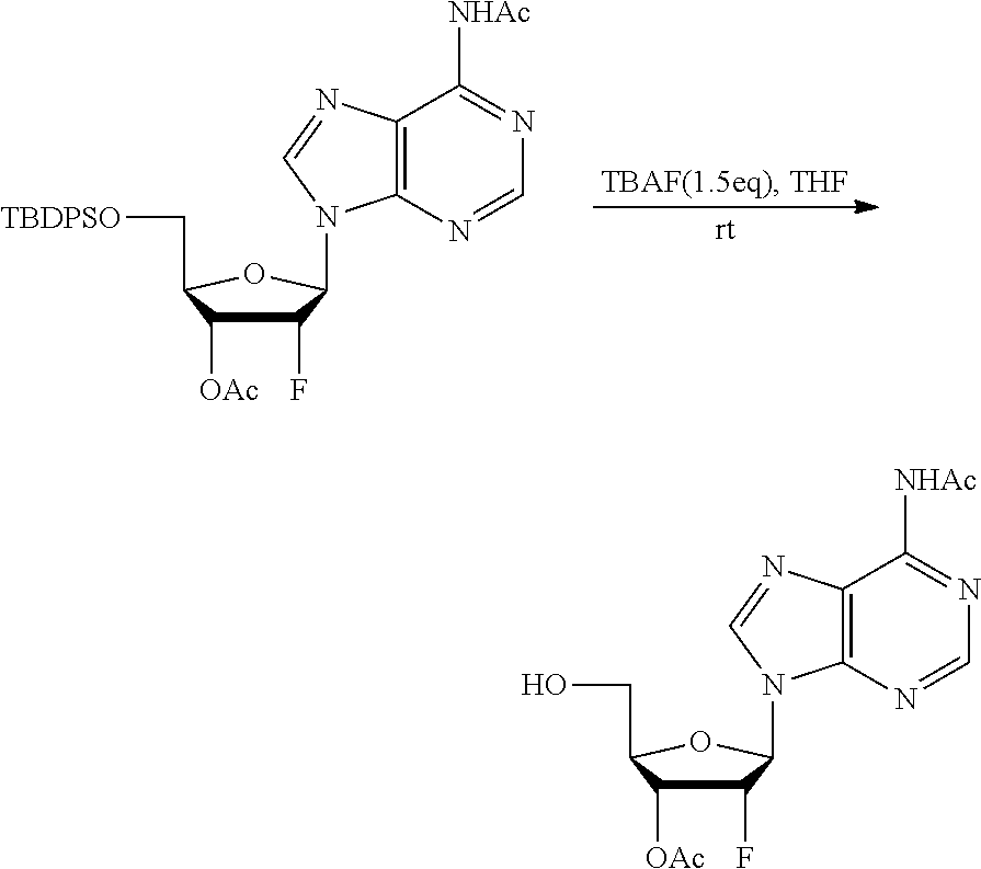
[TBDPSO]CC1C([OAc])C(F)C(N2C3=C(C([NHAc])=NC=N3)N=C2)O1.OCC1C([OAc])C(F)C(N2C3=C(C([NHAc])=NC=N3)N=C2)O1
